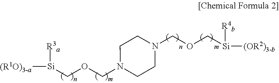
[(R1O)3-a][Si](COCN1CCN(COC[Si]([(OR2)3-b])[R4b])CC1)[R3a]
